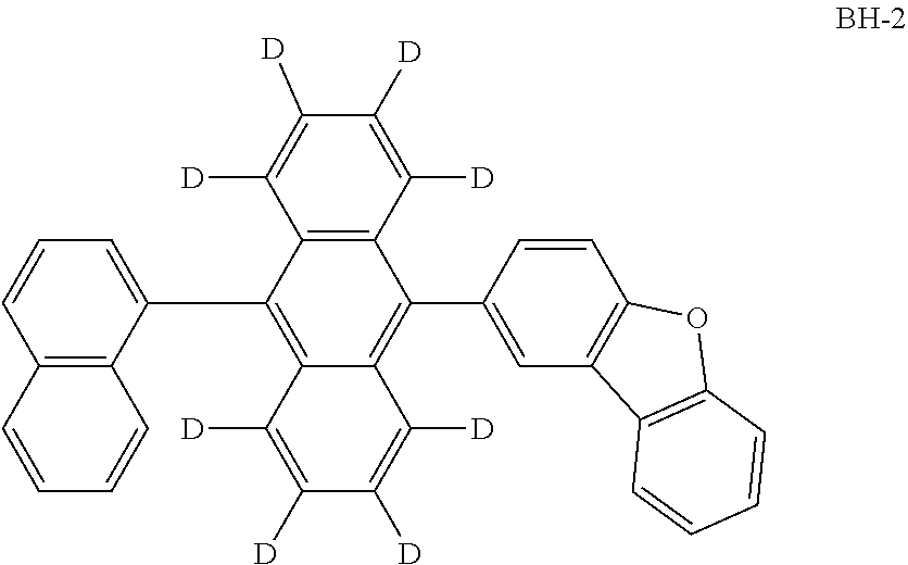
C1([D])=C([D])C([D])=C([D])C2=C1C(C1=CC=CC3=C1C=CC=C3)=C1C([D])=C([D])C([D])=C([D])C1=C2C1=CC2=C(C=C1)OC1=C2C=CC=C1
